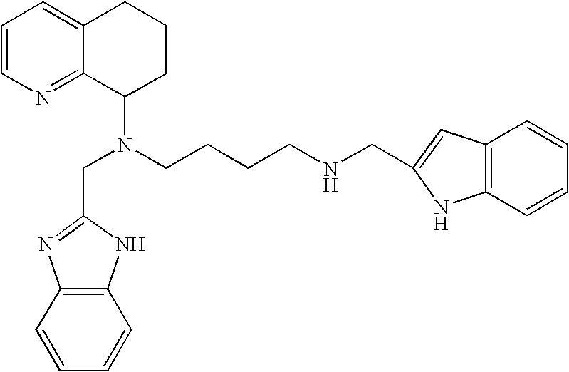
C1=CN=C2C(=C1)CCCC2N(CCCCNCC1=CC2=C(C=CC=C2)N1)CC1=NC2=C(N1)C=CC=C2
